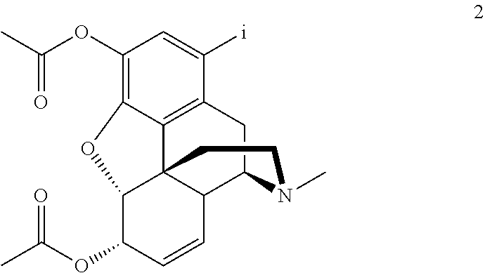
C1(OC(C)=O)=C2C3=C(C([i])=C1)CC1C4C3(C(C(OC(C)=O)C=C4)O2)CCN1C
